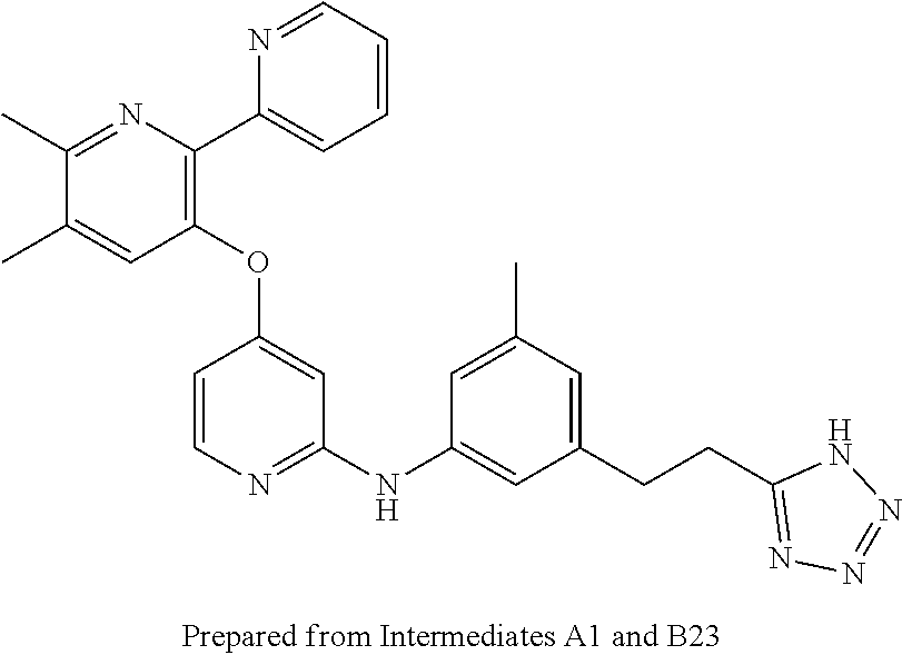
C1=CC=NC(C2=C(OC3=CC(NC4=CC(CCC5=NN=NN5)=CC(C)=C4)=NC=C3)C=C(C)C(C)=N2)=C1
